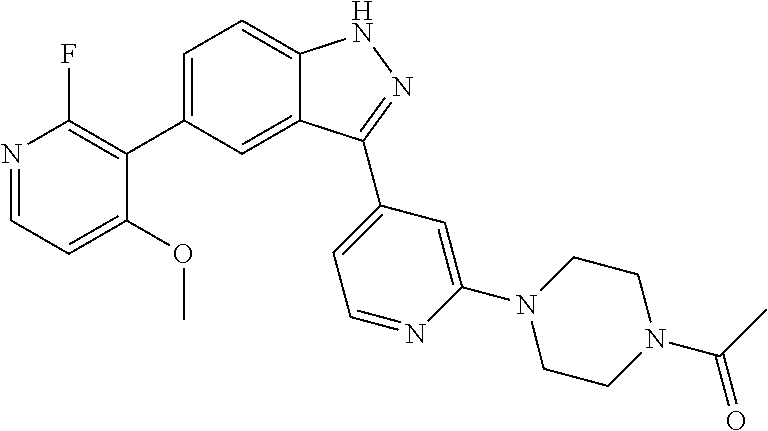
C1=C(C2=C(F)N=CC=C2OC)C=C2C(=C1)NN=C2C1=CC=NC(N2CCN(C(C)=O)CC2)=C1
